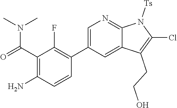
O=C(N(C)C)C1=C(N)C=CC(C2=CN=C3C(=C2)C(CCO)=C(Cl)N3[Ts])=C1F
